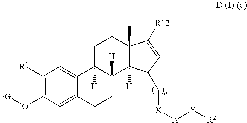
C1([R14])=C(O[PG])C=C2C(=C1)C1([H])C([H])(CC2)C2([H])C(C)(CC1)C([R12])=CC2C[X][A][Y][R2]
